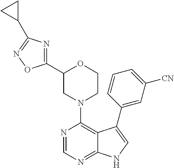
C12=NC=NC(N3CCOC(C4=NC(C5CC5)=NO4)C3)=C1C(C1=CC([CN])=CC=C1)=CN2
